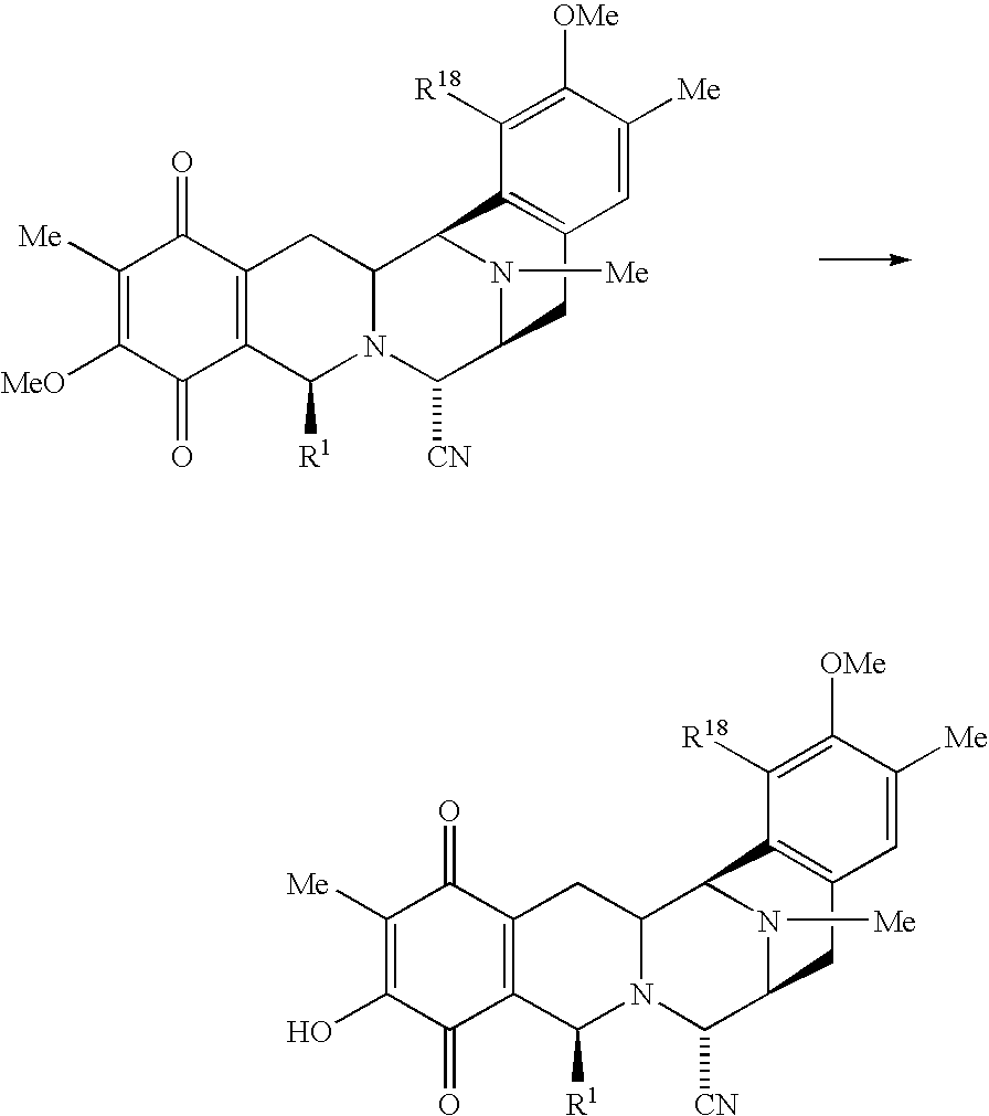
C1([Me])=C([MeO])C(=O)C2=C(C1=O)CC1N(C([CN])C3N([Me])C1C1=C(C3)C=C([Me])C([OMe])=C1[R18])C2[R1].C1([Me])=C(O)C(=O)C2=C(C1=O)CC1N(C([CN])C3N([Me])C1C1=C(C3)C=C([Me])C([OMe])=C1[R18])C2[R1]
